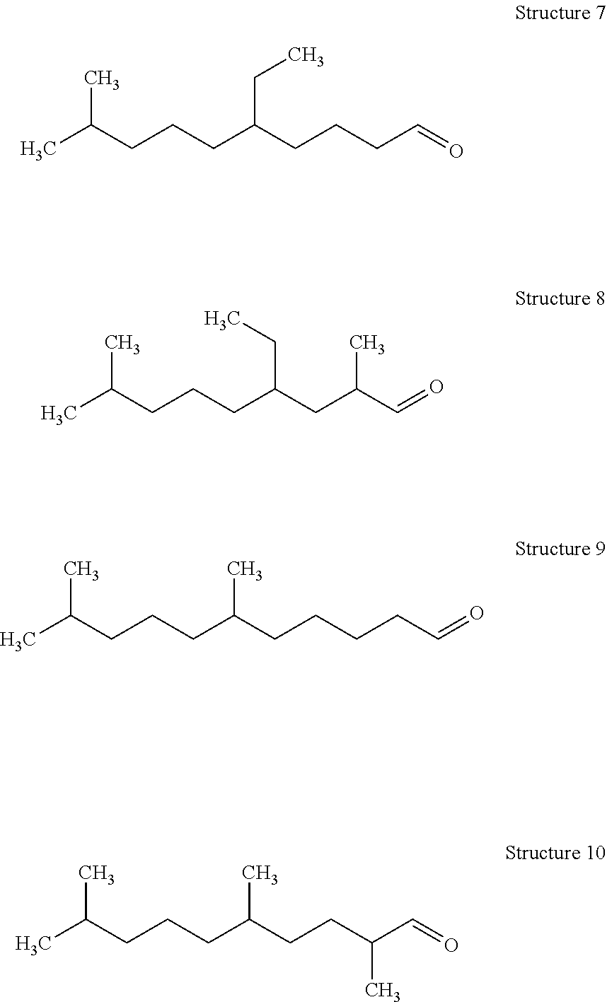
CC(CCCC(CCCC=O)CC)C.CC(CCCC(CC(C=O)C)CC)C.CC(CCCC(CCCCC=O)C)C.CC(CCCC(CCC(C=O)C)C)C
